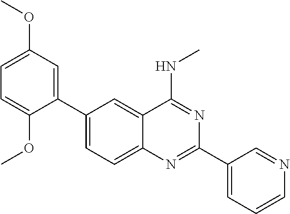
C1(C2=CC(OC)=CC=C2OC)=CC=C2C(=C1)C(NC)=NC(C1=CC=CN=C1)=N2
